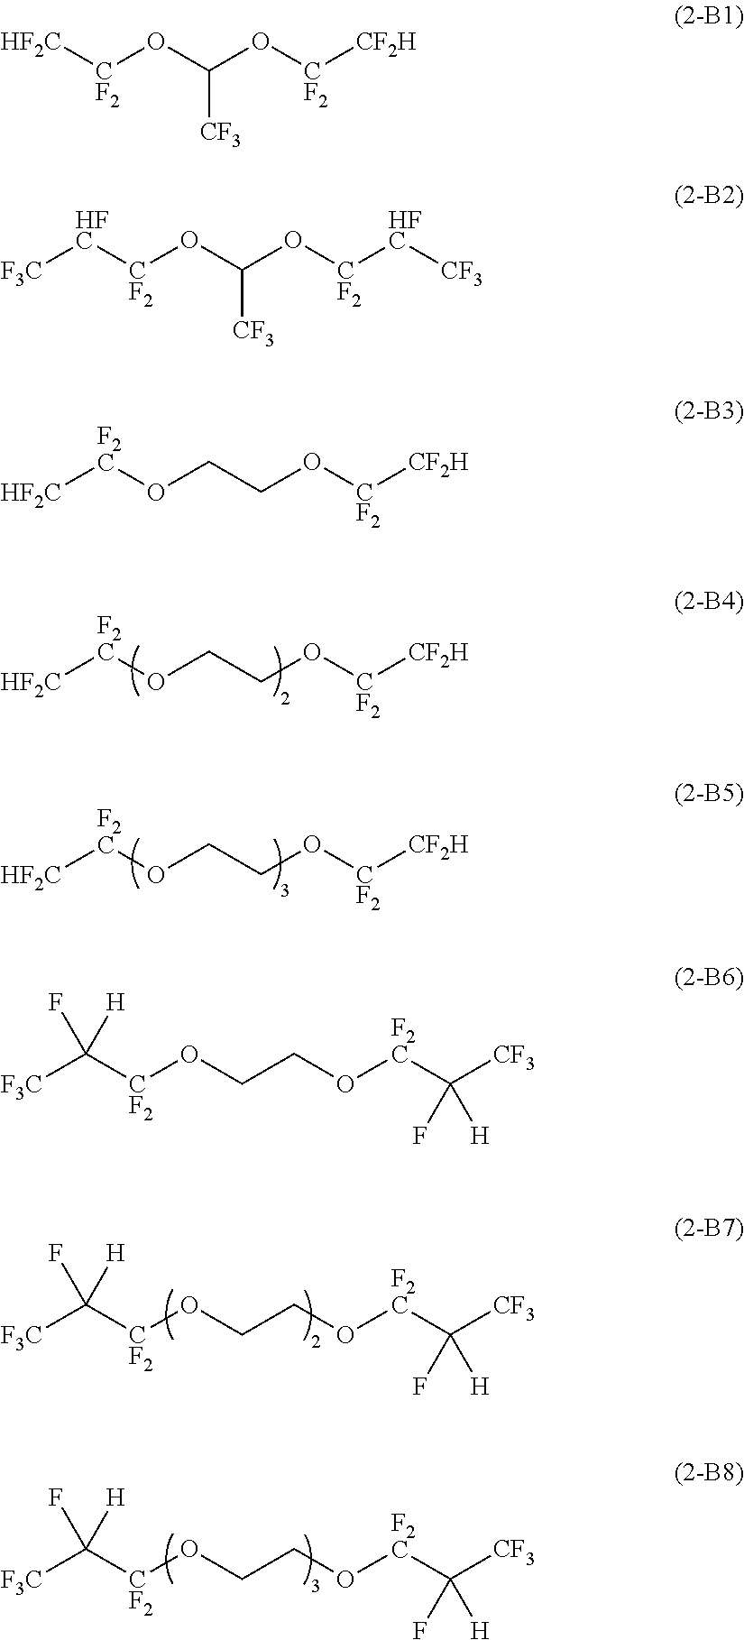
[F2C](OCCO[CF2][CF2H])[HF2C].[F2C](OCCO[CF2][CF2H])[HF2C].[F3C]C([CF2]OCCO[F2C]C([CF3])(F)[H])(F)[H].[F3C]C([CF2]OCCO[F2C]C([CF3])(F)[H])(F)[H].[HF2C][CF2]OC(O[CF2][CF2H])[CF3].[HFC]([CF2]OC(O[CF2][HFC][CF3])[CF3])[F3C].[F2C](OCCO[CF2][CF2H])[HF2C].[F3C]C([CF2]OCCO[F2C]C([CF3])(F)[H])(F)[H]
